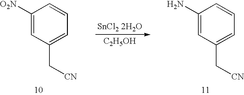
C1([O2N])=CC(C[CN])=CC=C1.[SnCl2 2H2O].[C2H5OH].C1(N)=CC(C[CN])=CC=C1
